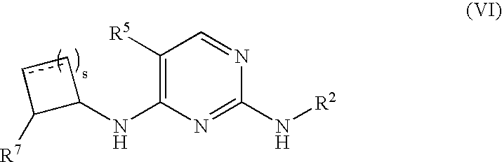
N(C1=C([R5])C=NC(N[R2])=N1)C1ccC1[R7]
